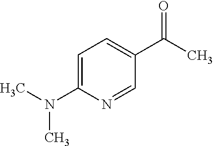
C1=NC(N(C)C)=CC=C1C(C)=O
